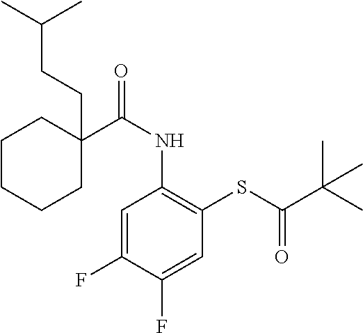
C1=C(F)C(F)=CC(SC(C(C)(C)C)=O)=C1NC(=O)C1(CCC(C)C)CCCCC1
